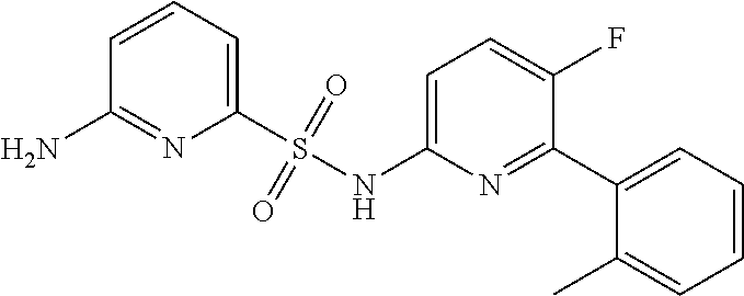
C1=C(NS(C2=CC=CC(N)=N2)(=O)=O)N=C(C2=CC=CC=C2C)C(F)=C1
